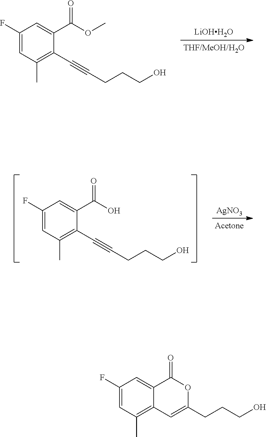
[LiOHH2O].O(C)C(C1=CC(F)=CC(C)=C1C#CCCCO)=O.[AgNO3].OC(C1=CC(F)=CC(C)=C1C#CCCCO)=O.O1C(=O)C2=CC(F)=CC(C)=C2C=C1CCCO
